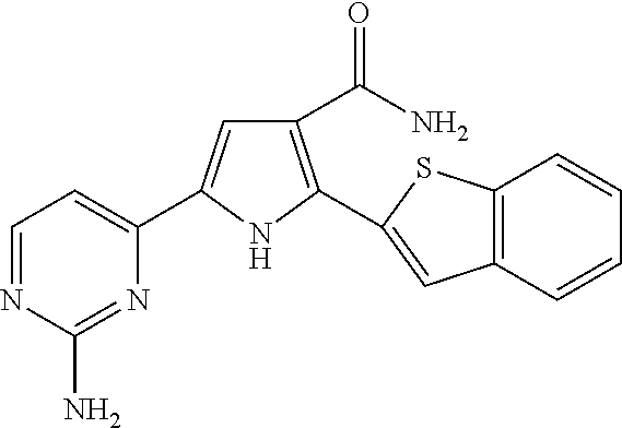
C1(C(=O)N)=C(C2=CC3=C(S2)C=CC=C3)NC(C2=CC=NC(N)=N2)=C1
